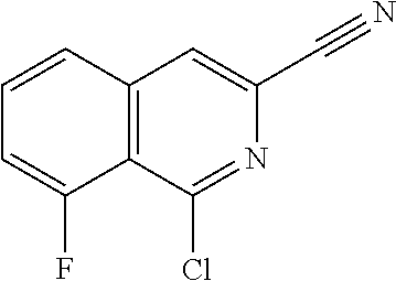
C12=C(C(Cl)=NC(C#N)=C1)C(F)=CC=C2
